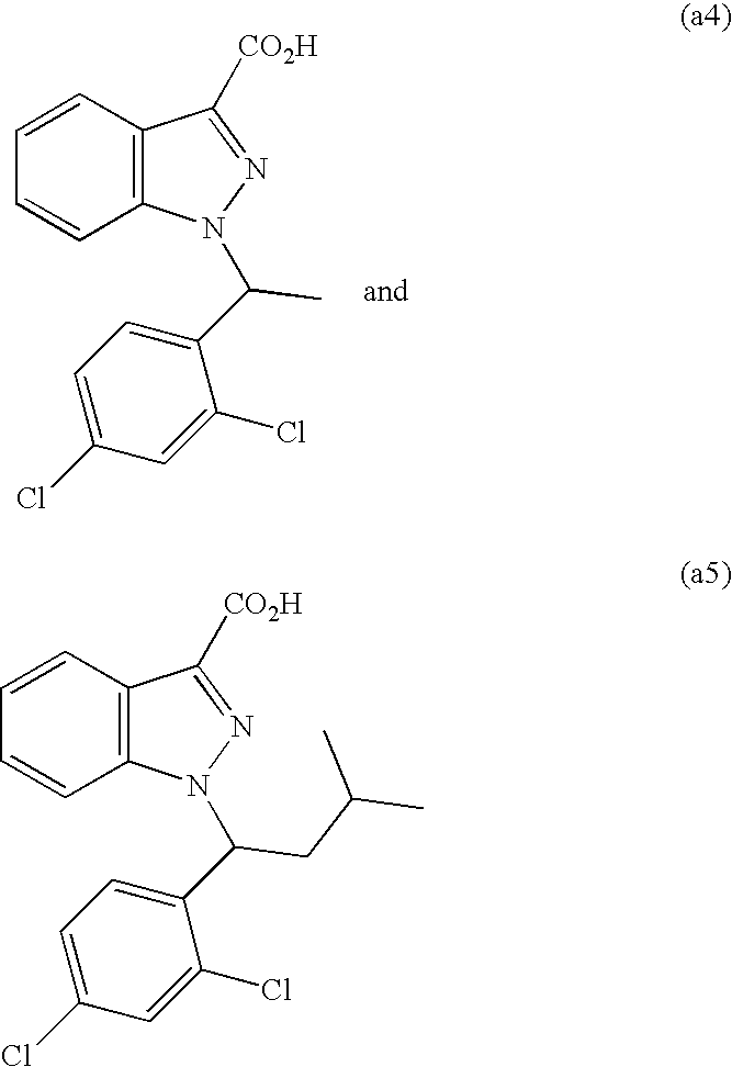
C12=C(C=CC=C1)C([CO2H])=NN2C(C1=CC=C(Cl)C=C1Cl)C.C12=C(C=CC=C1)C([CO2H])=NN2C(C1=CC=C(Cl)C=C1Cl)CC(C)C
